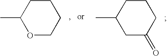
O1CCCCC1C.C1C(=O)CCCC1C
